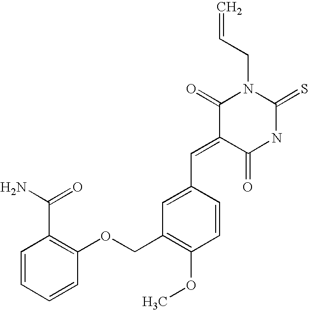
C=CCN1C(=O)C(=CC2=CC(COC3=C(C(N)=O)C=CC=C3)=C(OC)C=C2)C(=O)NC1=S
